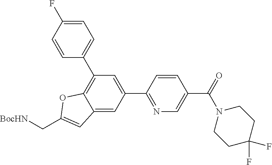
C1(C2=NC=C(C(=O)N3CCC(F)(F)CC3)C=C2)=CC(C2=CC=C(F)C=C2)=C2C(=C1)C=C(C[BocHN])O2
